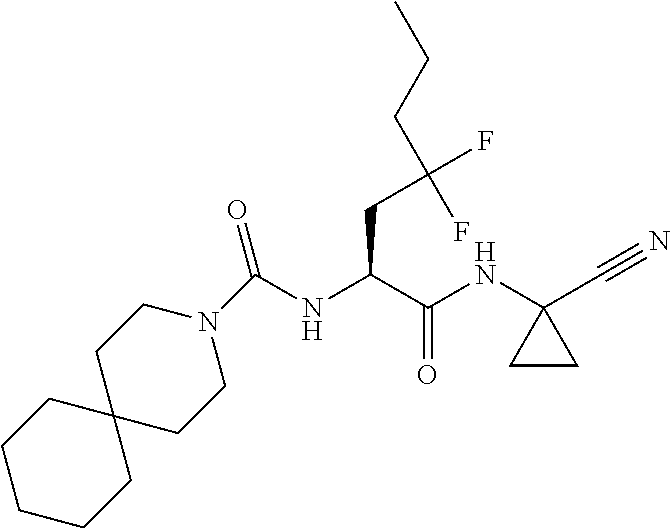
C(NC(C(NC1(C#N)CC1)=O)CC(F)(CCC)F)(N1CCC2(CC1)CCCCC2)=O
